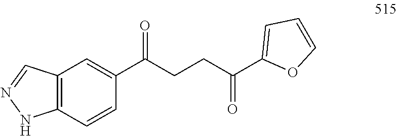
C12=C(C=CC(C(CCC(C3=CC=CO3)=O)=O)=C1)NN=C2
